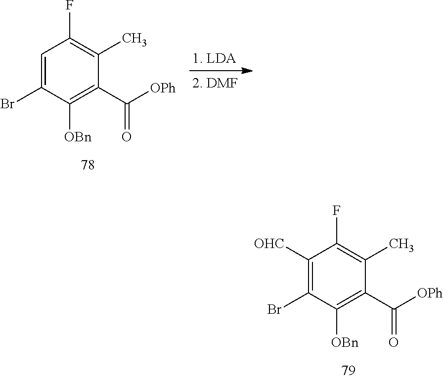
C1=C(Br)C([OBn])=C(C([OPh])=O)C(C)=C1F.C1([OHC])=C(Br)C([OBn])=C(C([OPh])=O)C(C)=C1F
